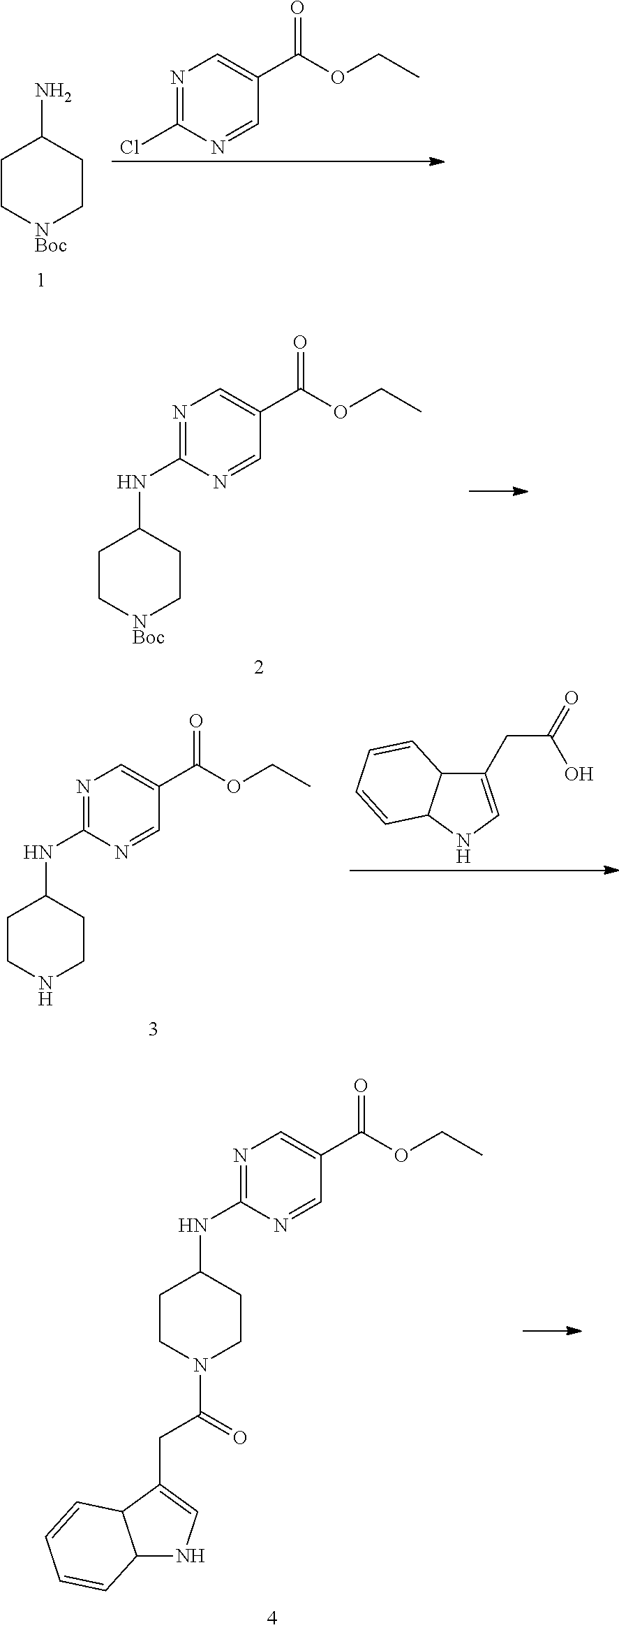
C1C[NBoc]CCC1N.N1=C(Cl)N=CC(C(OCC)=O)=C1.N1=C(NC2CC[NBoc]CC2)N=CC(C(OCC)=O)=C1.N1=C(NC2CCNCC2)N=CC(C(OCC)=O)=C1.C1(CC(=O)O)=CNC2C1C=CC=C2.N1=C(NC2CCN(C(=O)CC3=CNC4C3C=CC=C4)CC2)N=CC(C(OCC)=O)=C1
